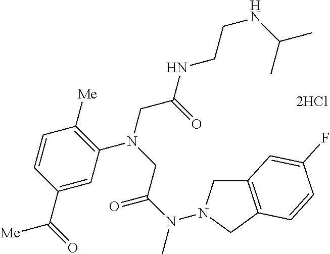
[2HCl].C1=C(C(=O)[Me])C=CC([Me])=C1N(CC(NCCNC(C)C)=O)CC(N(C)N1CC2=C(C1)C=CC(F)=C2)=O
